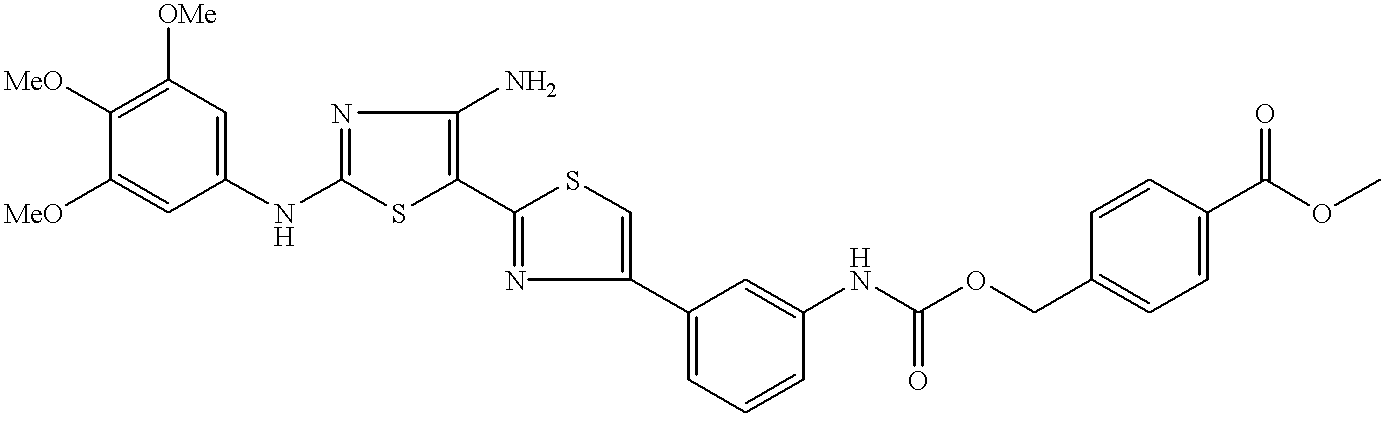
[MeO]C1=C([OMe])C=C(NC2=NC(N)=C(C3=NC(C4=CC=CC(NC(OCC5=CC=C(C(OC)=O)C=C5)=O)=C4)=CS3)S2)C=C1[MeO]
